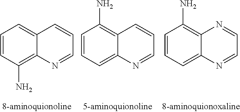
C1=CC(N)=C2C(=C1)C=CC=N2.C1=CC=C2C(=C1N)C=CC=N2.C1=CC=C2C(=C1N)N=CC=N2
